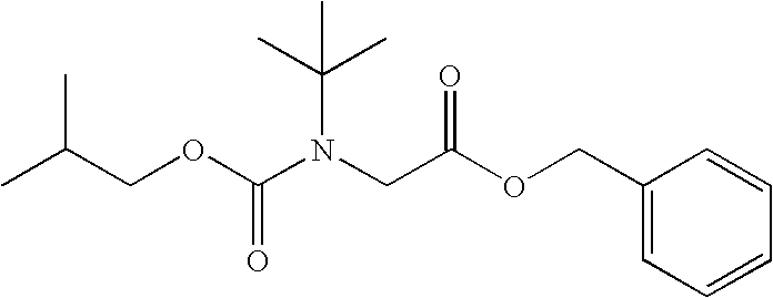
CC(COC(N(CC(OCC1=CC=CC=C1)=O)C(C)(C)C)=O)C
